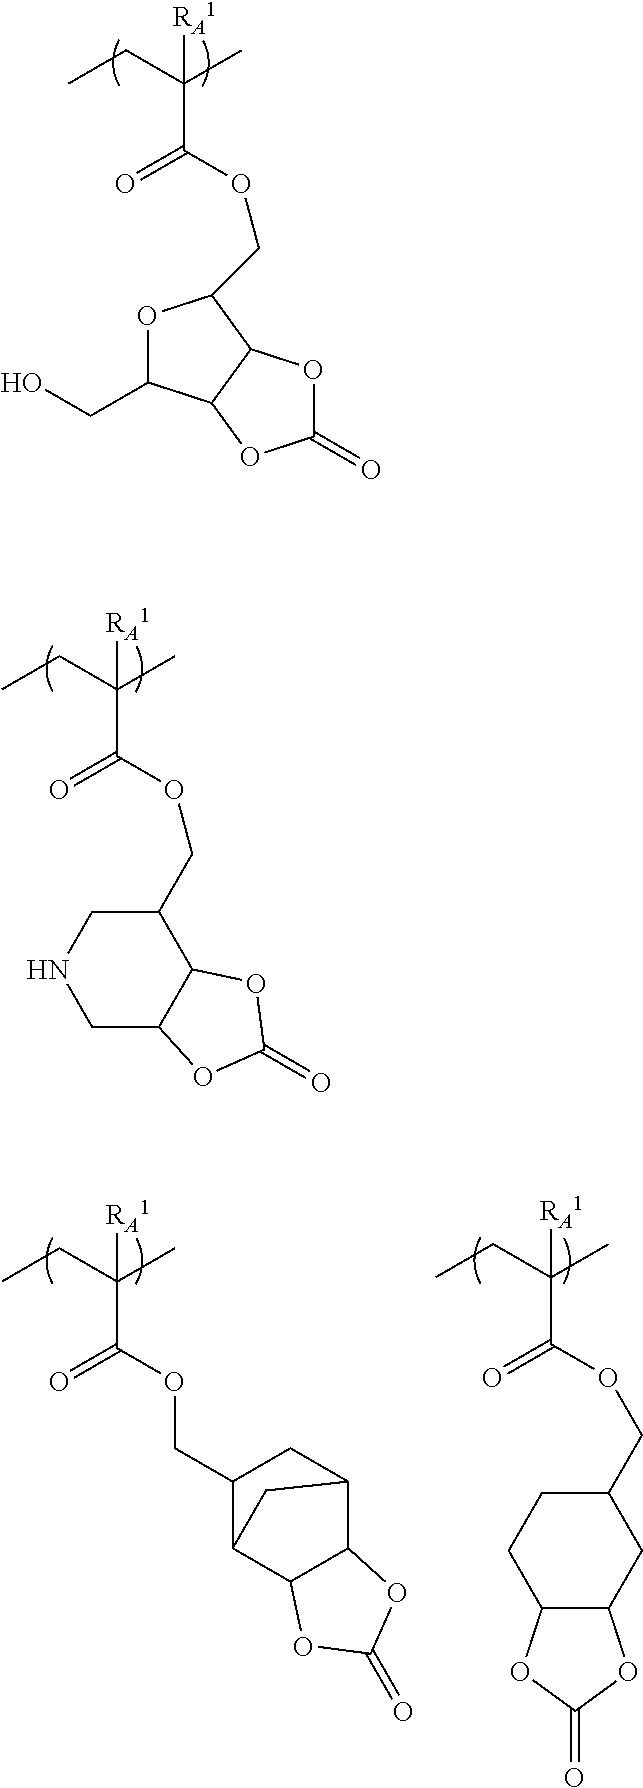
CCC(C)([RA1])C(OCC1OC(CO)C2C1OC(=O)O2)=O.CCC(C)([RA1])C(OCC1CNCC2C1OC(=O)O2)=O.CCC(C)([RA1])C(OCC1C2C3C(C(C1)C2)OC(=O)O3)=O.CCC(C)([RA1])C(OCC1CCC2C(C1)OC(=O)O2)=O
